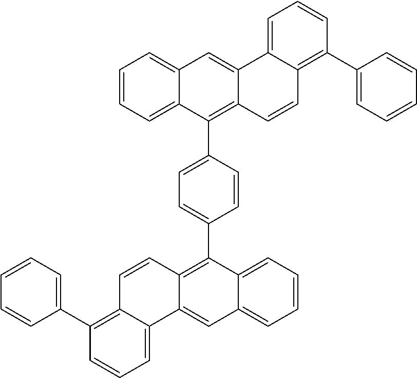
C1(C2=C3C(=CC=C2)C2=CC4=CC=CC=C4C(C4=CC=C(C5=C6C(=CC7=CC=CC=C57)C5=CC=CC(C7=CC=CC=C7)=C5C=C6)C=C4)=C2C=C3)=CC=CC=C1
